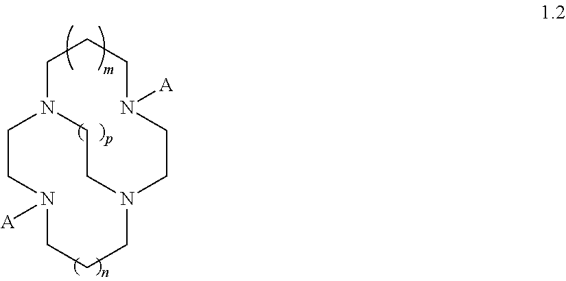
C1N2CCN(CCN([A])CC1)CCCN([A])CC2
